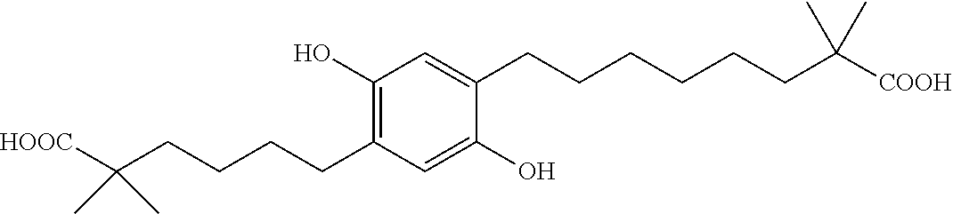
C1(CCCCC(C)(C)[HOOC])=C(O)C=C(CCCCCCC(C)(C)[COOH])C(O)=C1
